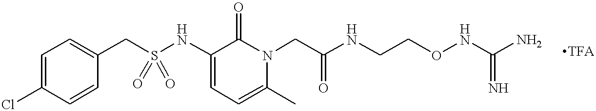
C1=C(Cl)C=CC(CS(NC2=CC=C(C)N(CC(NCCONC(N)=N)=O)C2=O)(=O)=O)=C1
